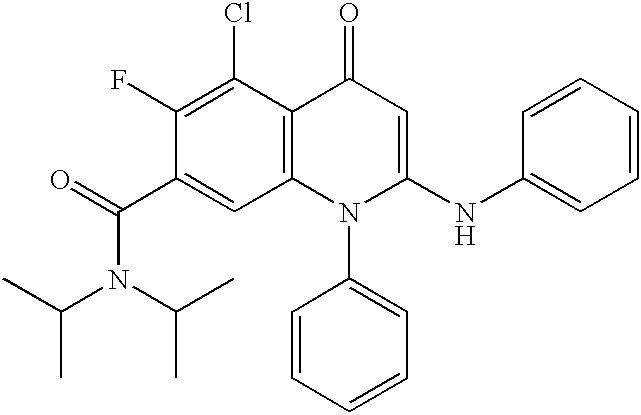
C12=C(C(Cl)=C(F)C(C(N(C(C)C)C(C)C)=O)=C1)C(=O)C=C(NC1=CC=CC=C1)N2C1=CC=CC=C1
